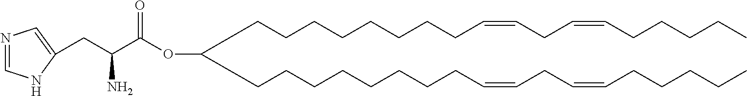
C(CCCCCCCC=CCC=CCCCCC)C(CCCCCCCCC=CCC=CCCCCC)OC(C(CC1=CN=CN1)N)=O
